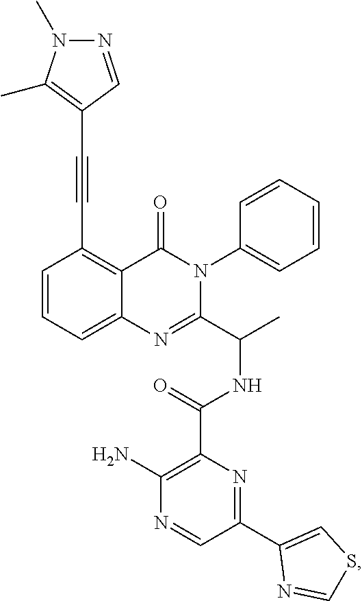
C1(C#CC2=C(C)N(C)N=C2)=C2C(=CC=C1)N=C(C(C)NC(C1=C(N)N=CC(C3=CSC=N3)=N1)=O)N(C1=CC=CC=C1)C2=O
